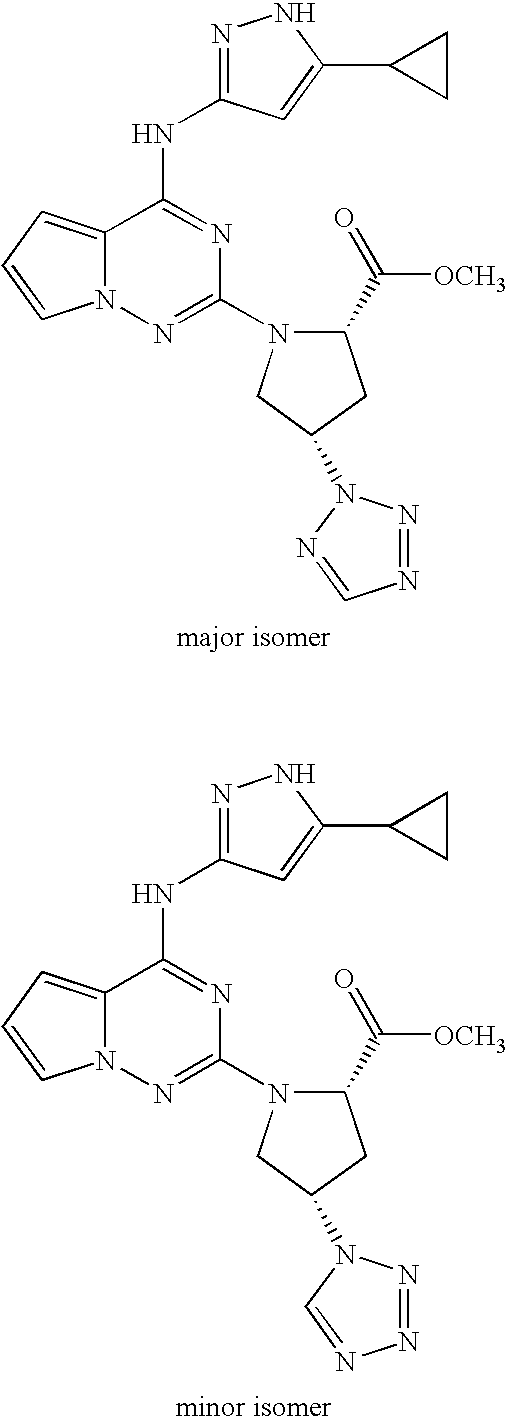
C12=CC=CN1N=C(N1C(C(=O)[OCH3])CC(N3N=NC=N3)C1)N=C2NC1=NNC(C2CC2)=C1.C12=CC=CN1N=C(N1C(C(=O)[OCH3])CC(N3N=NN=C3)C1)N=C2NC1=NNC(C2CC2)=C1
